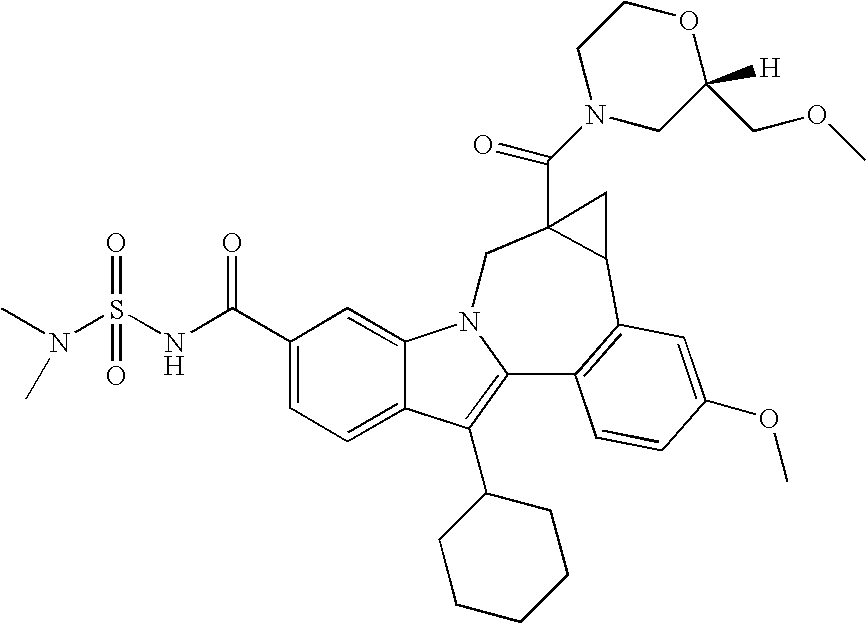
C1(C(NS(N(C)C)(=O)=O)=O)=CC=C2C(=C1)N1C(=C2C2CCCCC2)C2=C(C3C(C(N4CC(COC)([H])OCC4)=O)(C1)C3)C=C(OC)C=C2
